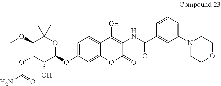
C1(OC)C(OC(N)=O)C(O)C(OC2=CC=C3C(=C2C)OC(=O)C(NC(C2=CC(N4CCOCC4)=CC=C2)=O)=C3O)OC1(C)C
